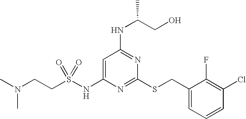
C1=C(NS(CCN(C)C)(=O)=O)N=C(SCC2=CC=CC(Cl)=C2F)N=C1NC(CO)C
